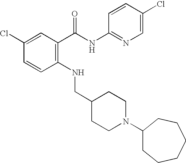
C1(Cl)=CC(C(NC2=NC=C(Cl)C=C2)=O)=C(NCC2CCN(C3CCCCCC3)CC2)C=C1
